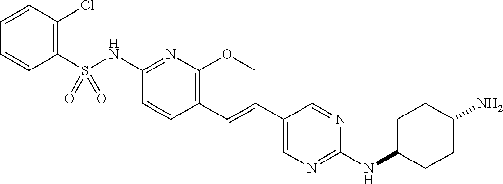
C1(S(NC2=NC(OC)=C(C=CC3=CN=C(NC4CCC(N)CC4)N=C3)C=C2)(=O)=O)=C(Cl)C=CC=C1
